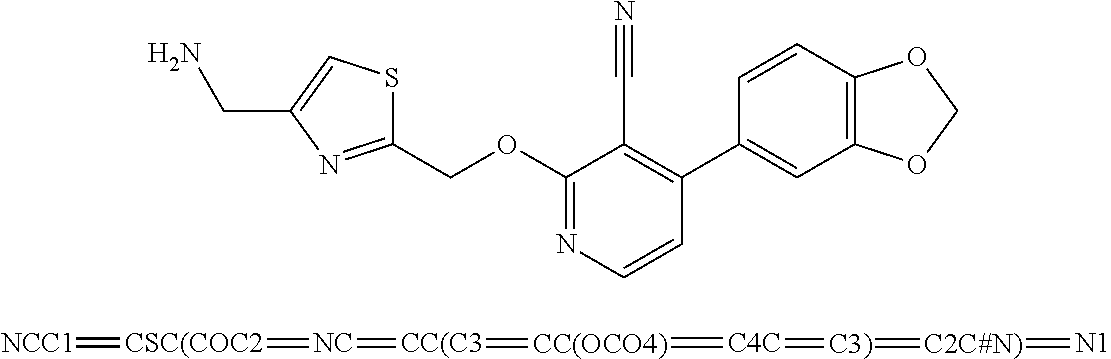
C1(COC2=NC=CC(C3=CC4=C(C=C3)OCO4)=C2C#N)=NC(CN)=CS1.[NCC1]=[CSC(COC2]=[NC]=[CC(C3]=[CC(OCO4)]=[C4C]=[C3)]=[C2C#N)]=[N1]
